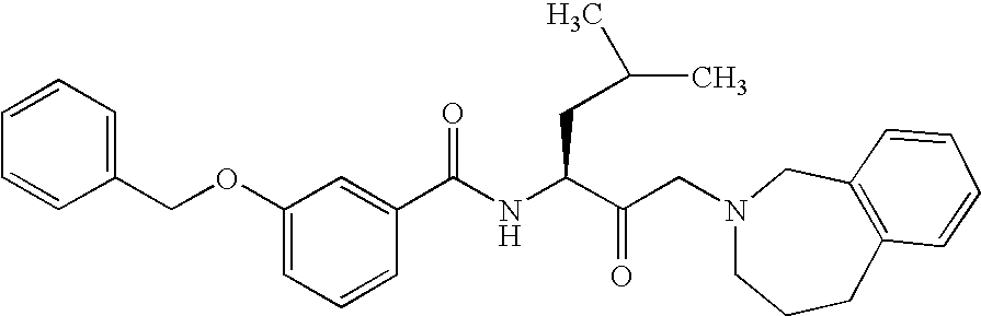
C1(OCC2=CC=CC=C2)=CC=CC(C(NC(C(CN2CCCC3=C(C2)C=CC=C3)=O)CC(C)C)=O)=C1
